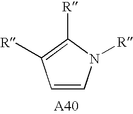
C1=CN([R])C([R])=C1[R]
